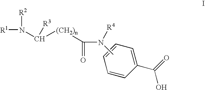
C1=CC(C(O)=O)=CC=C1.[R1]N([R2])C([(CH2)n]C(=O)N([R4])C)[R3]
